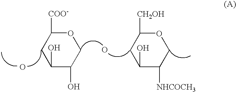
C1([COO-])CC(O)C(O)CO1.O.O.C1([CH2OH])CC(O)C([NHCOCH3])CO1
